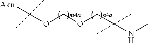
[Akn]C(OCOCC(NC)(C)C)(C)C
